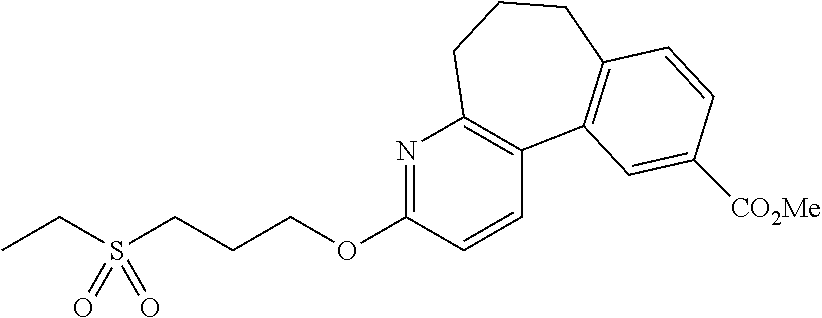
C(S(CCCOC1=NC2=C(C=C1)C1=C(CCC2)C=CC([CO2Me])=C1)(=O)=O)C
